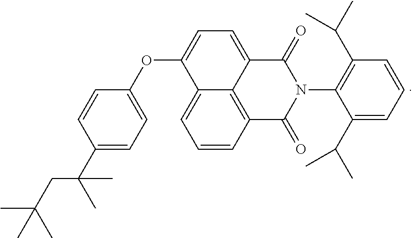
C1=C(OC2=CC=C3C4=C(C=CC=C24)C(=O)N(C2=C(C(C)C)C=CC=C2C(C)C)C3=O)C=CC(C(C)(CC(C)(C)C)C)=C1
